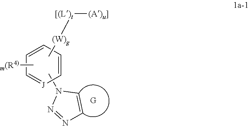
C1=C[J]=CC=C1.N1(C)N=NC=C1.C[(W)g][[(L)t][(A)u]].C[m(R4)]
